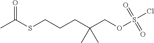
CC(SCCCC(COS(Cl)(=O)=O)(C)C)=O
